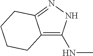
C12=C(NC)NN=C1CCCC2
